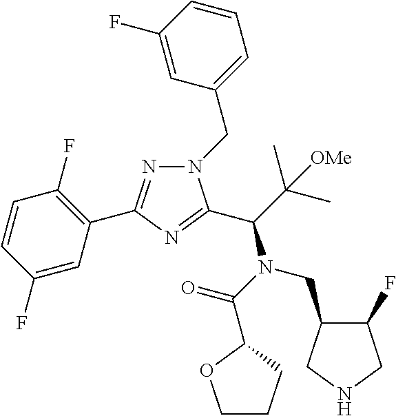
C1=CC(F)=CC(C2=NN(CC3=CC=CC(F)=C3)C(C(N(C(=O)C3CCCO3)CC3C(F)CNC3)C(C)(C)[OMe])=N2)=C1F
